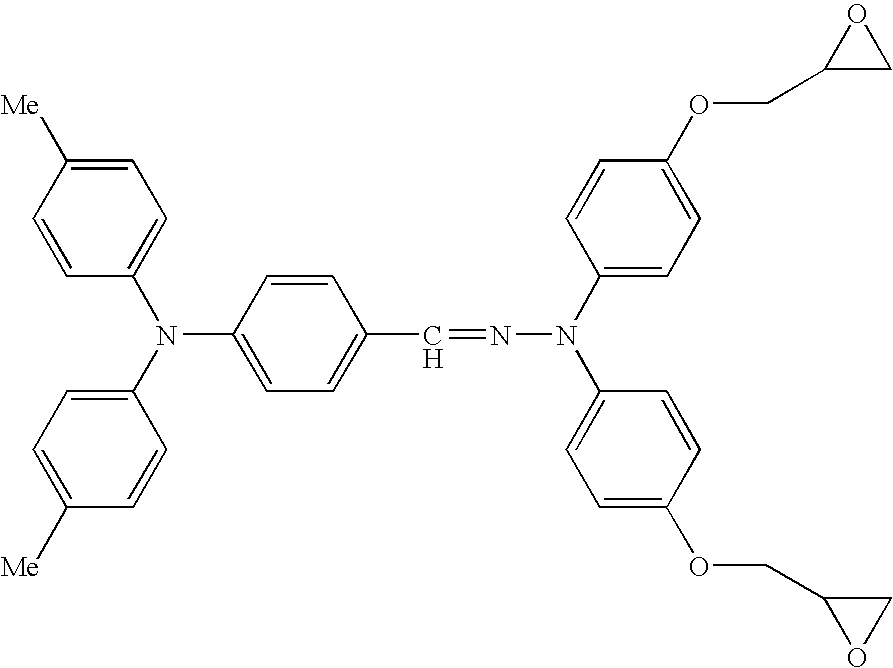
C1=C(N(C2=CC=C([Me])C=C2)C2=CC=C([Me])C=C2)C=CC(C=NN(C2=CC=C(OCC3CO3)C=C2)C2=CC=C(OCC3OC3)C=C2)=C1
